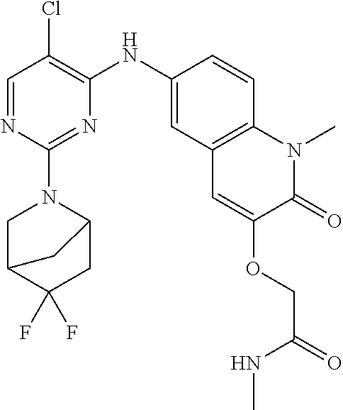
C1=NC(N2C3CC(F)(F)C(C2)C3)=NC(NC2=CC3=C(C=C2)N(C)C(=O)C(OCC(NC)=O)=C3)=C1Cl
